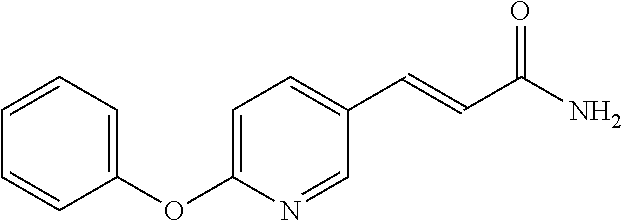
C1=CC=C(OC2=CC=C(C=CC(N)=O)C=N2)C=C1
